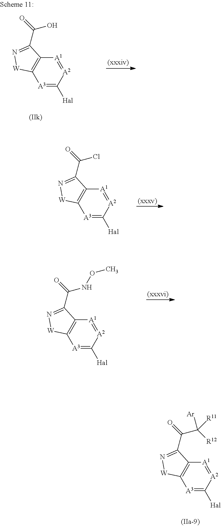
[A3]1=C([Hal])[A2]=[A1]C2=C1[W]N=C2C(=O)O.[A3]1=C([Hal])[A2]=[A1]C2=C1[W]N=C2C(=O)Cl.[A3]1=C([Hal])[A2]=[A1]C2=C1[W]N=C2C(=O)NOC.[A3]1=C([Hal])[A2]=[A1]C2=C1[W]N=C2C(=O)C([R12])([Ar])[R11]
